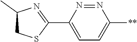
C1(C2=NC(C)CS2)=CC=C([**])N=N1
